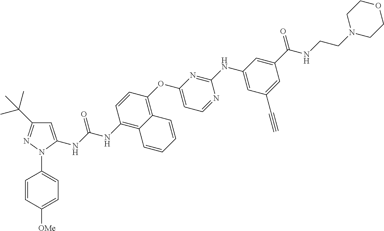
C1=C([OMe])C=CC(N2C(NC(NC3=C4C(=C(OC5=CC=NC(NC6=CC(C#C)=CC(C(=O)NCCN7CCOCC7)=C6)=N5)C=C3)C=CC=C4)=O)=CC(C(C)(C)C)=N2)=C1
